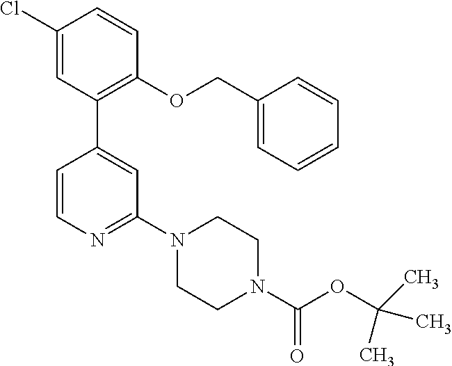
C1(Cl)=CC(C2=CC(N3CCN(C(OC(C)(C)C)=O)CC3)=NC=C2)=C(OCC2=CC=CC=C2)C=C1
